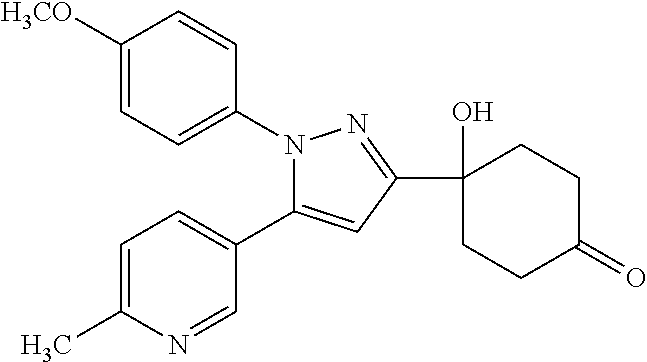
C1=C([H3CO])C=CC(N2C(C3=CC=C(C)N=C3)=CC(C3(O)CCC(=O)CC3)=N2)=C1
